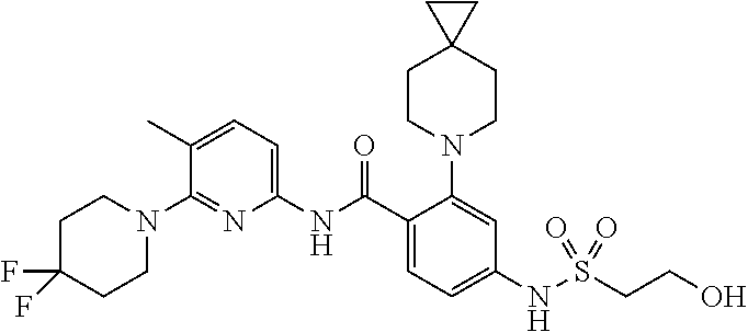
C1(N2CCC(F)(F)CC2)=NC(NC(C2=CC=C(NS(CCO)(=O)=O)C=C2N2CCC3(CC2)CC3)=O)=CC=C1C
